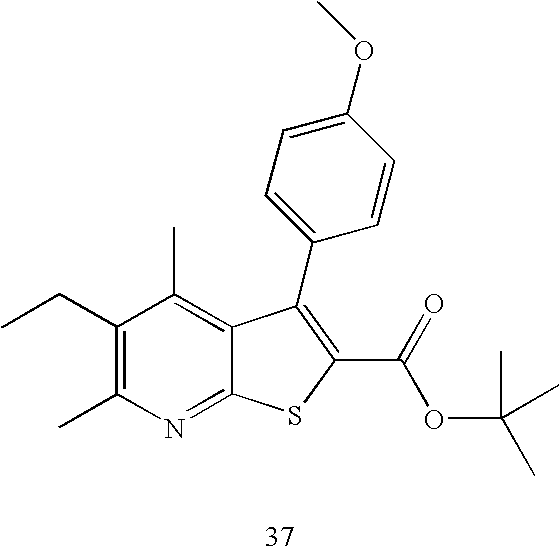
C1(CC)=C(C)N=C2C(=C1C)C(C1=CC=C(OC)C=C1)=C(C(=O)OC(C)(C)C)S2
